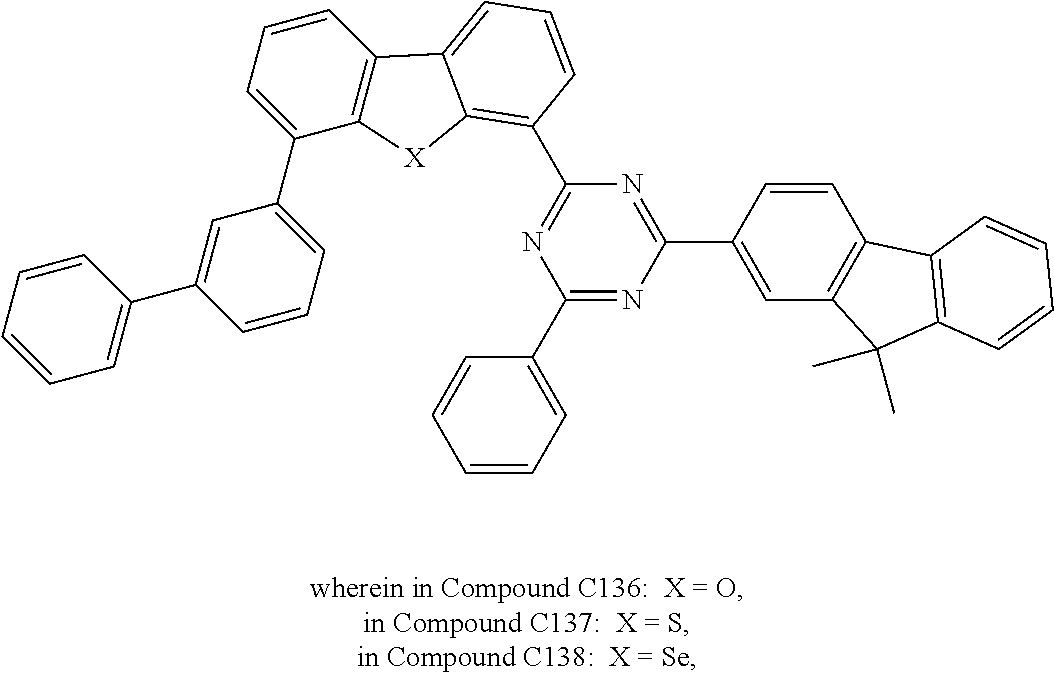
C1=CC=CC(C2=CC(C3=CC=CC4=C3[X]C3=C(C5=NC(C6=CC=CC=C6)=NC(C6=CC7=C(C=C6)C6=C(C7(C)C)C=CC=C6)=N5)C=CC=C43)=CC=C2)=C1
